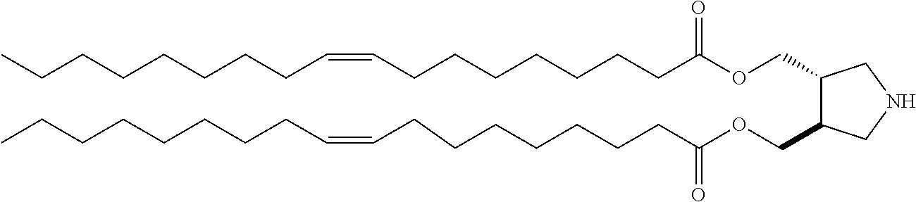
C1(COC(CCCCCCCC=CCCCCCCCC)=O)C(COC(CCCCCCCC=CCCCCCCCC)=O)CNC1
